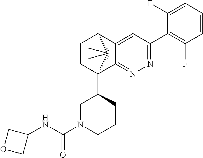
C1(F)=CC=CC(F)=C1C1=NN=C2C(=C1)C1CCC2(C2CN(C(NC3COC3)=O)CCC2)C1(C)C
